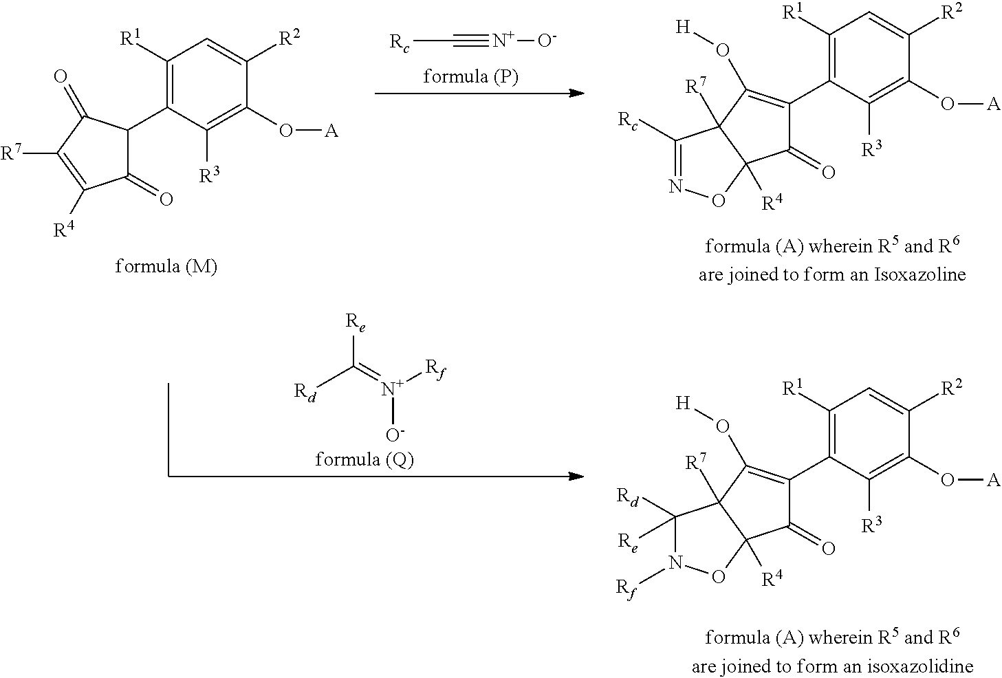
C1([R1])=C(C2C(=O)C([R4])=C([R7])C2=O)C([R3])=C(O[A])C([R2])=C1.[Rc]C#[N+][O-].C1([R1])=C(C2=C(O[H])C3([R7])C([R4])(C2=O)ON=C3[Rc])C([R3])=C(O[A])C([R2])=C1.[Rd]C(=[N+]([Rf])[O-])[Re].C1([R1])=C(C2=C(O[H])C3([R7])C([R4])(C2=O)ON([Rf])C3([Rd])[Re])C([R3])=C(O[A])C([R2])=C1
